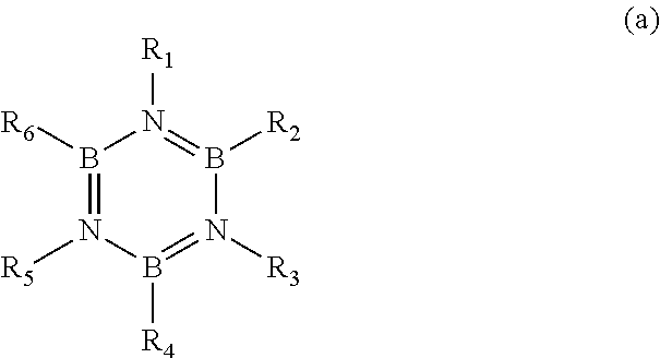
B1([R6])=N([R5])B([R4])=N([R3])B([R2])=N1[R1]
